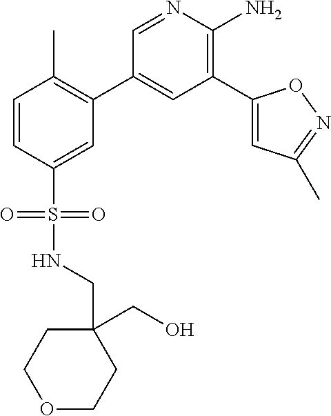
C1=CC(S(NCC2(CO)CCOCC2)(=O)=O)=CC(C2=CC(C3=CC(C)=NO3)=C(N)N=C2)=C1C
